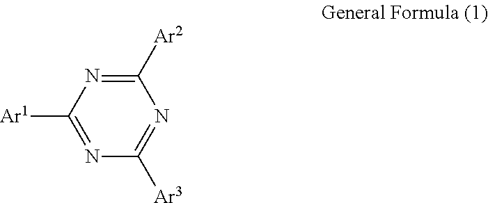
N1=C([Ar1])N=C([Ar2])N=C1[Ar3]
